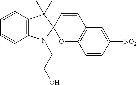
C1=CC2=C(C=C1)N(CCO)C1(C2(C)C)OC2=C(C=C1)C=C([NO2])C=C2
